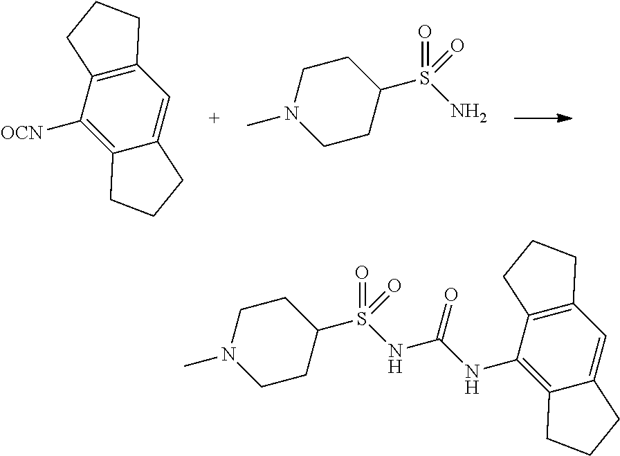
C12=C(C([OCN])=C3C(=C1)CCC3)CCC2.C1CN(C)CCC1S(N)(=O)=O.C12=C(C(NC(NS(C3CCN(C)CC3)(=O)=O)=O)=C3C(=C1)CCC3)CCC2
